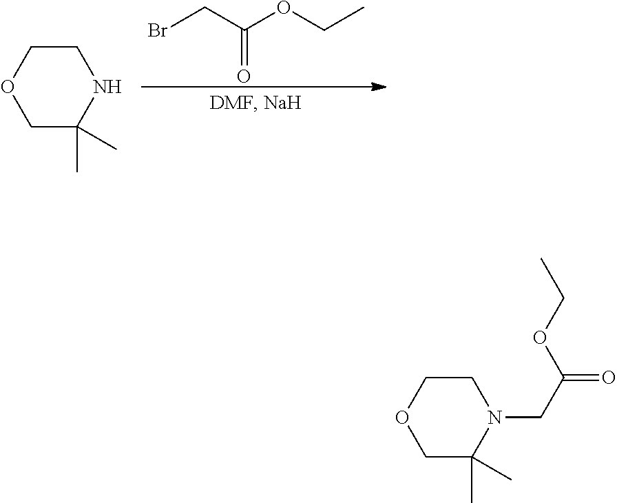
BrCC(OCC)=O.C1C(C)(C)NCCO1.C1C(C)(C)N(CC(=O)OCC)CCO1
